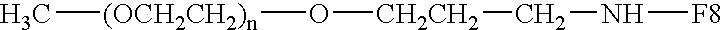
C([CH2CH2]O[(OCH2CH2)n]C)N[F8]
